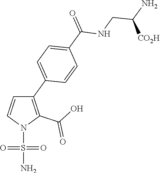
C1(C2=CC=C(C(=O)NCC(N)[CO2H])C=C2)=C(C(O)=O)N(S(=O)(=O)N)C=C1
